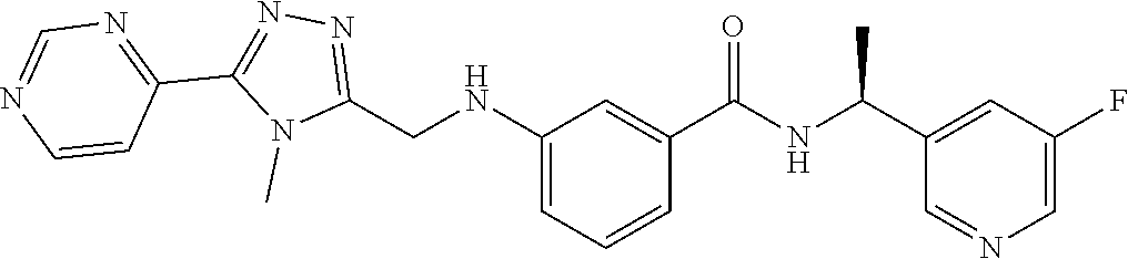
C1=C(F)C=C(C(NC(C2=CC(NCC3=NN=C(C4=NC=NC=C4)N3C)=CC=C2)=O)C)C=N1
